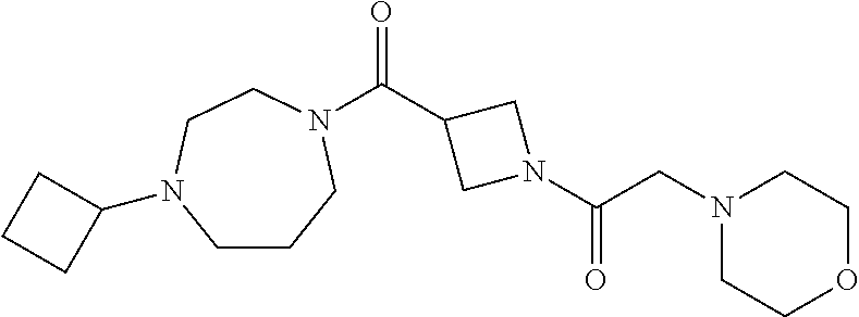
C1CCN(C(C2CN(C(CN3CCOCC3)=O)C2)=O)CCN1C1CCC1
